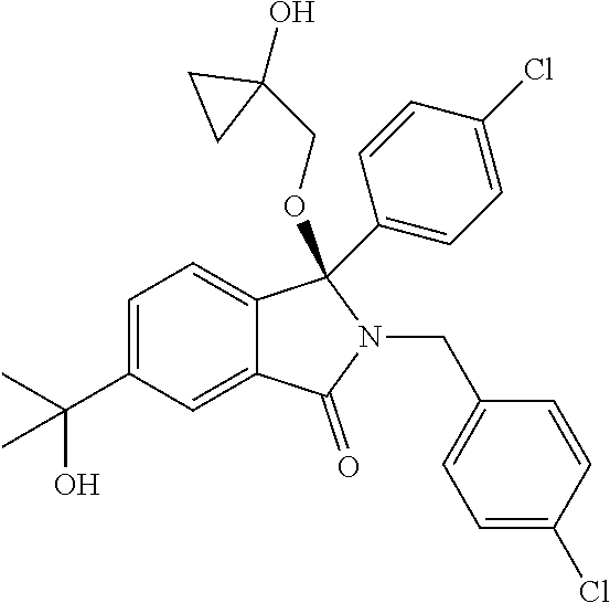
C1=C(C(C)(O)C)C=C2C(=C1)C(OCC1(O)CC1)(C1=CC=C(Cl)C=C1)N(CC1=CC=C(Cl)C=C1)C2=O
